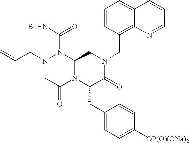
[BnHN]C(=O)N1N(CC=C)CC(=O)N2C1CN(CC1=C3C(=CC=C1)C=CC=N3)C(=O)C2CC1=CC=C([OP(O)(ONa)2])C=C1
